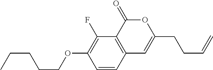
C1=CC2=C(C(F)=C1OCCCCC)C(=O)OC(CCC=C)=C2
